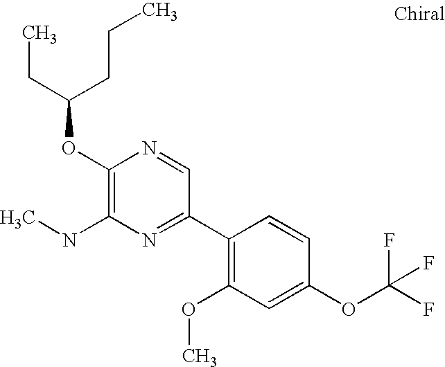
CCC(CCC)OC1=C(NC)N=C(C2=C(OC)C=C(OC(F)(F)F)C=C2)C=N1
